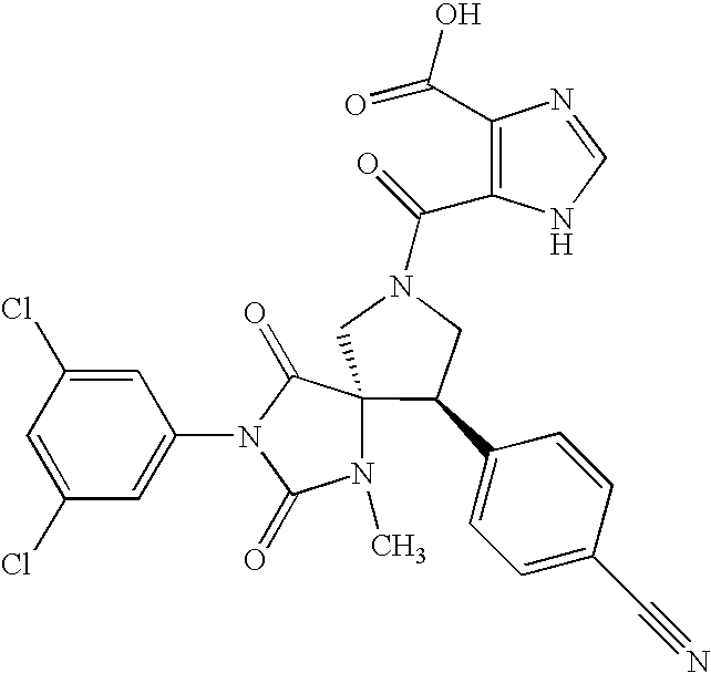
ClC1=CC(N2C(=O)C3(CN(C(=O)C4=C(C(O)=O)N=CN4)CC3C3=CC=C(C#N)C=C3)N(C)C2=O)=CC(Cl)=C1
